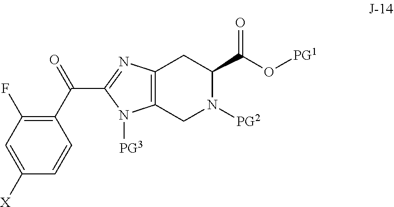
C12=C(CN([PG2])C(C(O[PG1])=O)C1)N([PG3])C(C(C1=C(F)C=C([X])C=C1)=O)=N2
